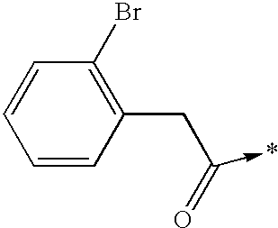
C1=CC(CC(=O)->*)=C(Br)C=C1
